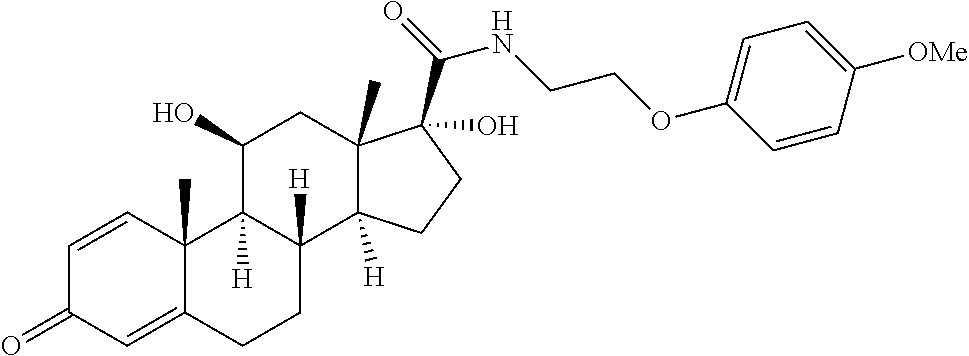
C1=CC2(C)C(=CC1=O)CCC1([H])C2([H])C(O)CC2(C)C1([H])CCC2(C(=O)NCCOC1=CC=C([OMe])C=C1)O
